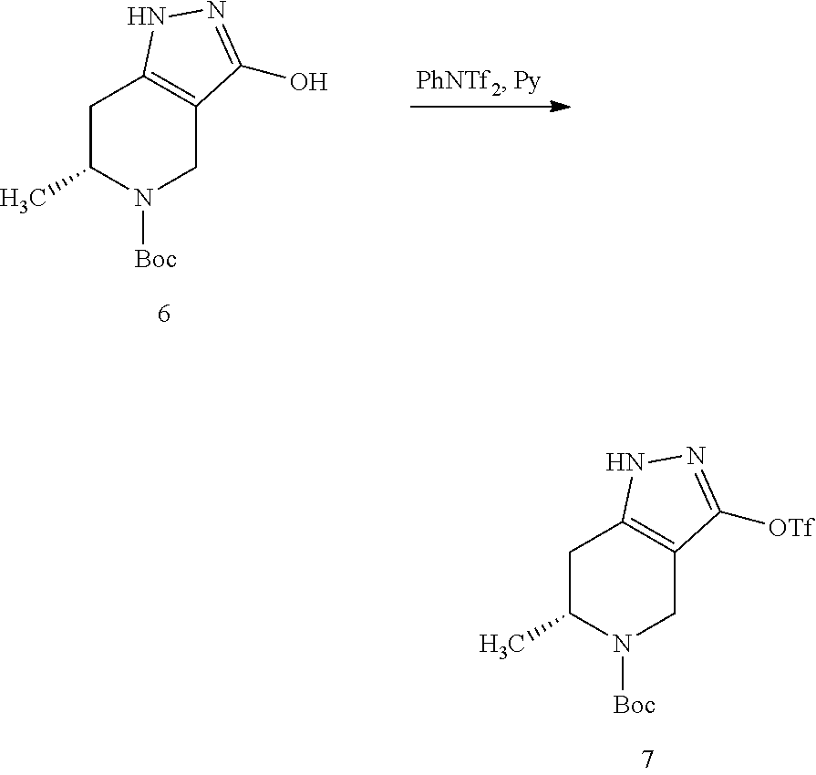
C1C(C)N([Boc])CC2=C1NN=C2O.C1C(C)N([Boc])CC2=C1NN=C2[OTf]
